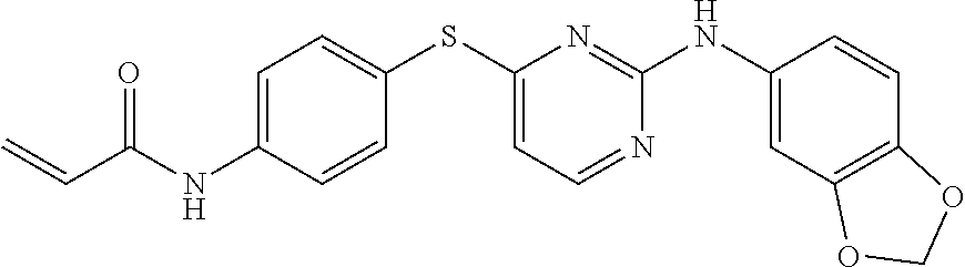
C1=C(NC(C=C)=O)C=CC(SC2=CC=NC(NC3=CC4=C(C=C3)OCO4)=N2)=C1
